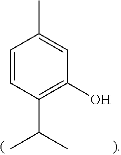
C1=CC(C(C)C)=C(O)C=C1C
